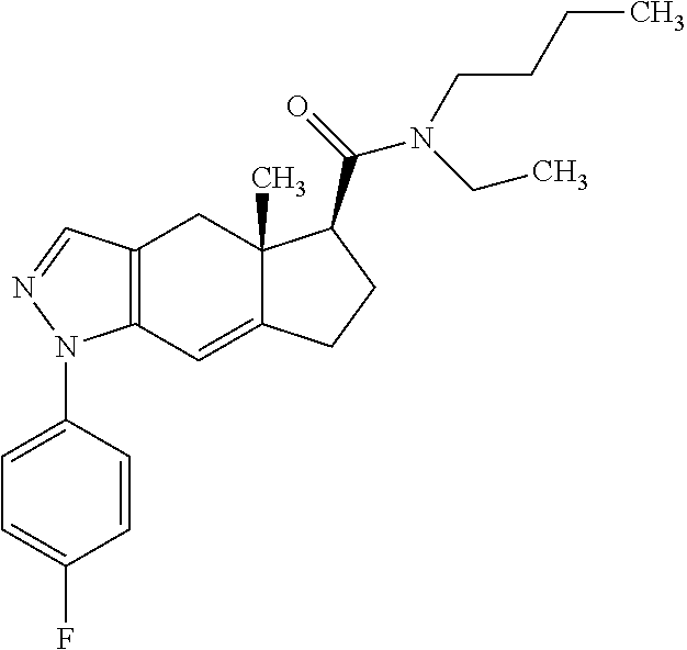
C12=C(C=C3C(C)(C1)C(C(=O)N(CC)CCCC)CC3)N(C1=CC=C(F)C=C1)N=C2
